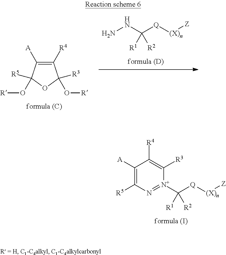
N(C([Q][(X)n][Z])([R2])[R1])N.C1([R4])=C([A])C(O[R])([R5])OC1(O[R])[R3].C1([A])=C([R5])N=[N+](C([Q][(X)n][Z])([R2])[R1])C([R3])=C1[R4]
